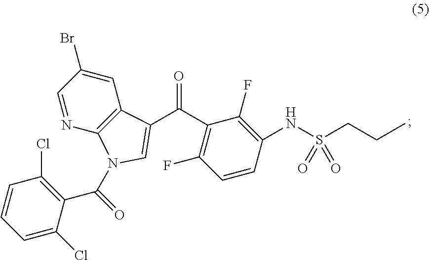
C1=C(Br)C=NC2=C1C(C(C1=C(F)C=CC(NS(CCC)(=O)=O)=C1F)=O)=CN2C(C1=C(Cl)C=CC=C1Cl)=O
